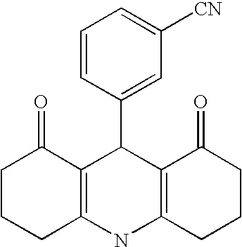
C1CCC2=C(C1=O)C(C1=CC([CN])=CC=C1)C1=C(N2)CCCC1=O
